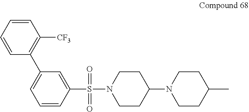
C1=C(C2=C([CF3])C=CC=C2)C=C(S(=O)(N2CCC(N3CCC(C)CC3)CC2)=O)C=C1
